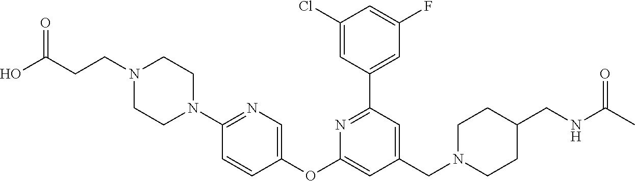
C1(Cl)=CC(C2=NC(OC3=CN=C(N4CCN(CCC(O)=O)CC4)C=C3)=CC(CN3CCC(CNC(C)=O)CC3)=C2)=CC(F)=C1
